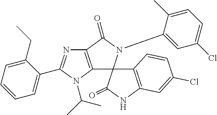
C12=C(N(C(C)C)C(C3=CC=CC=C3CC)=N1)C1(N(C3=CC(Cl)=CC=C3C)C2=O)C2=C(NC1=O)C=C(Cl)C=C2
